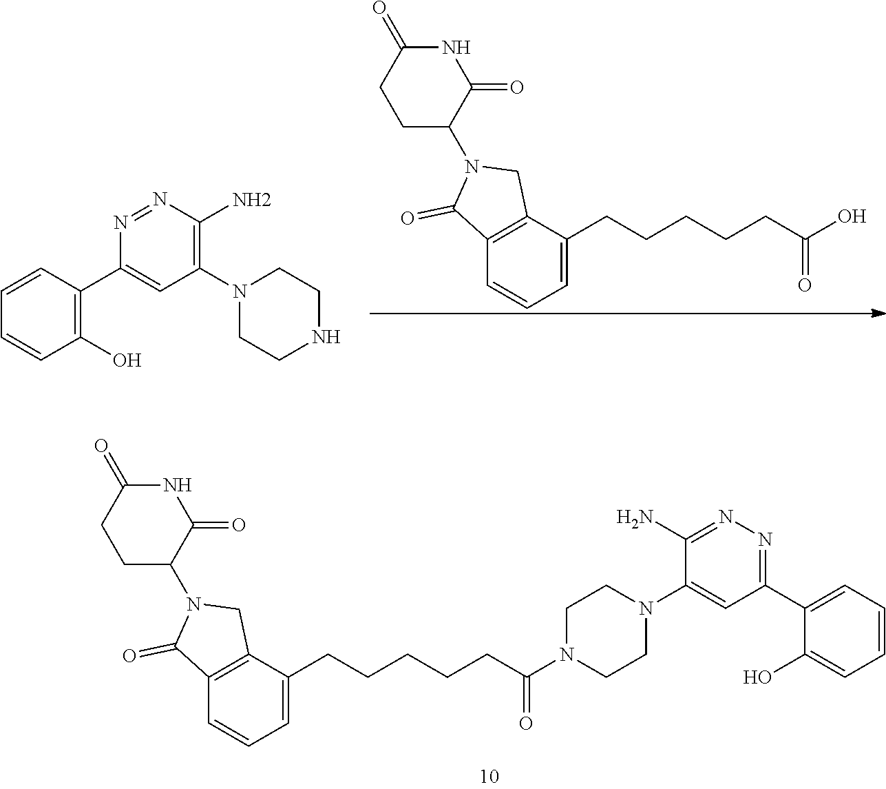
C1CN(C(CCCCCC2=CC=CC3=C2CN(C2CCC(=O)NC2=O)C3=O)=O)CCN1C1=CC(C2=CC=CC=C2O)=NN=C1N.C1CNCCN1C1=C(N)N=NC(C2=C(O)C=CC=C2)=C1.C1=CC=C(CCCCCC(O)=O)C2=C1C(=O)N(C1CCC(=O)NC1=O)C2
